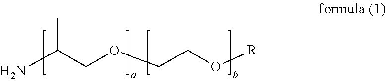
NC(COCCO[R])C
